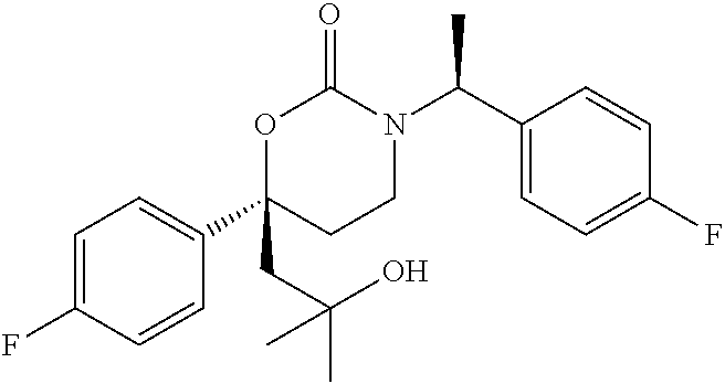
C1=C(F)C=CC(C2(CC(C)(O)C)CCN(C(C3=CC=C(F)C=C3)C)C(=O)O2)=C1
